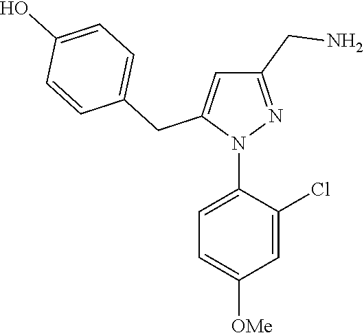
N1(C2=CC=C([OMe])C=C2Cl)N=C(CN)C=C1CC1=CC=C(O)C=C1
